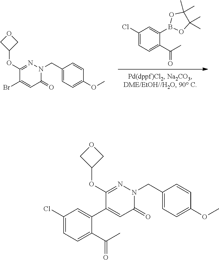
BrC1=CC(=O)N(CC2=CC=C(OC)C=C2)N=C1OC1COC1.C1(Cl)=CC=C(C(C)=O)C(B2OC(C)(C)C(C)(C)O2)=C1.C1(Cl)=CC=C(C(C)=O)C(C2=CC(=O)N(CC3=CC=C(OC)C=C3)N=C2OC2COC2)=C1
